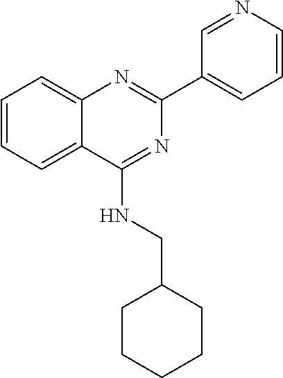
C1(C2=CC=CN=C2)=NC2=CC=CC=C2C(NCC2CCCCC2)=N1
